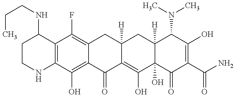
C12=C(C(O)=C3C(=C1F)CC1([H])C(=C(O)C4(O)C([H])(C1)C(N(C)C)C(O)=C(C(N)=O)C4=O)C3=O)NCCC2NCCC
